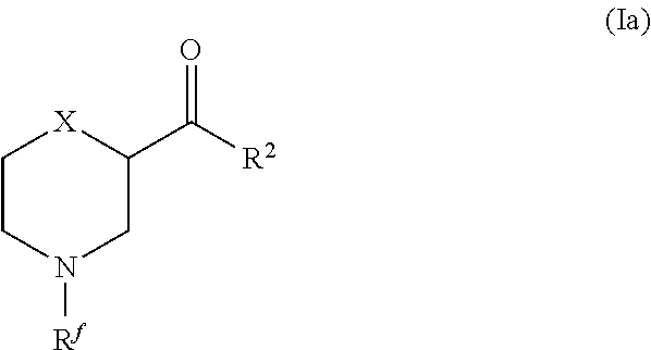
C1CN([Rf])CC(C([R2])=O)[X]1
